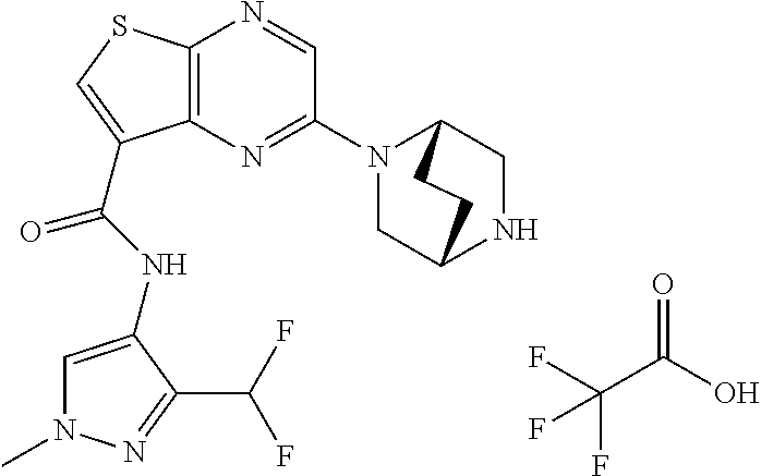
C(C(O)=O)(F)(F)F.C12=C(N=C(N3CC4NCC3CC4)C=N1)C(C(=O)NC1=CN(C)N=C1C(F)F)=CS2
